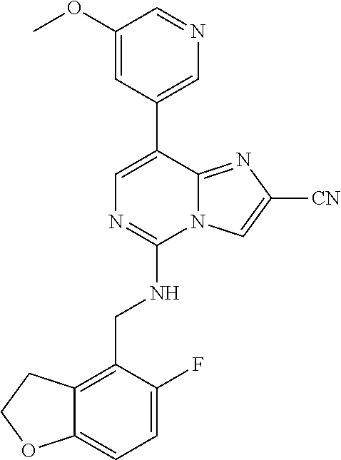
C1=NC=C(C2=CN=C(NCC3=C4C(=CC=C3F)OCC4)N3C2=NC([CN])=C3)C=C1OC
